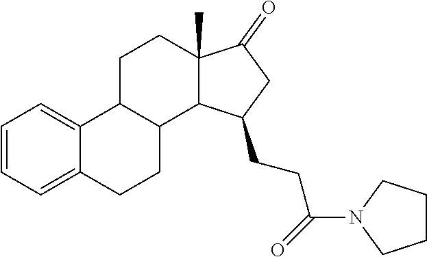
C1=CC=C2C(=C1)C1C(CC2)C2C(C)(CC1)C(=O)CC2CCC(=O)N1CCCC1
